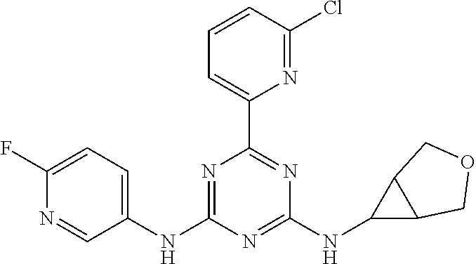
C1(NC2=CC=C(F)N=C2)=NC(C2=CC=CC(Cl)=N2)=NC(NC2C3C2COC3)=N1
